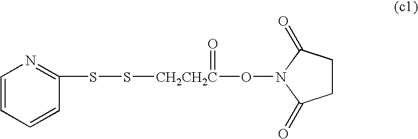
C1=CC=CC(SS[CH2CH2C](ON2C(=O)CCC2=O)=O)=N1
